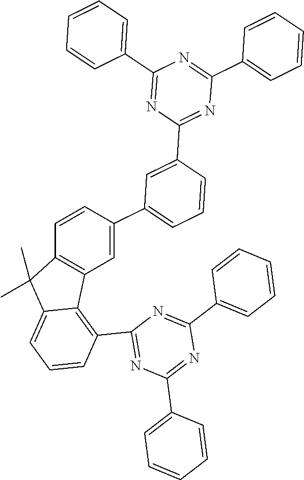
C1=CC2=C(C=C1C1=CC=CC(C3=NC(C4=CC=CC=C4)=NC(C4=CC=CC=C4)=N3)=C1)C1=C(C3=NC(C4=CC=CC=C4)=NC(C4=CC=CC=C4)=N3)C=CC=C1C2(C)C
